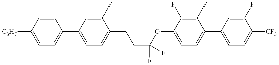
C1=C([C3H7])C=CC(C2=CC=C(CCC(OC3=CC=C(C4=CC=C([CF3])C(F)=C4)C(F)=C3F)(F)F)C(F)=C2)=C1
